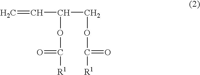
C=CC(COC([R1])=O)OC([R1])=O
